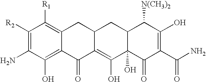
NC1=C([R2])C([R1])=C2C(=C1O)C(=O)C1=C(O)C3(O)C(CC1C2)C([N(CH3)2])C(O)=C(C(N)=O)C3=O
